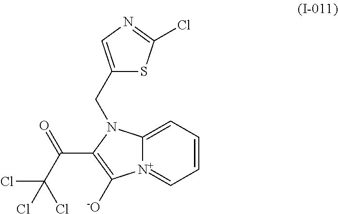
C12=CC=CC=[N+]1C([-O])=C(C(C(Cl)(Cl)Cl)=O)N2CC1=CN=C(Cl)S1
